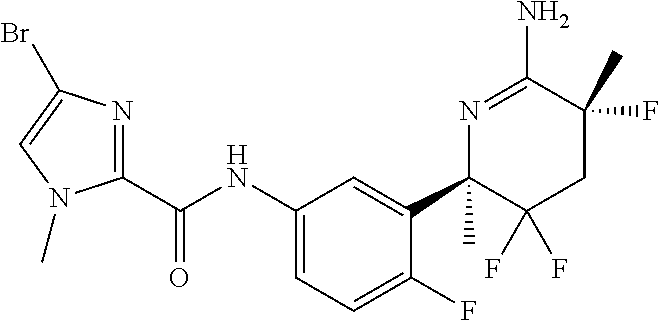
C(NC1=CC=C(F)C(C2(C)C(F)(F)CC(F)(C)C(N)=N2)=C1)(=O)C1=NC(Br)=CN1C
